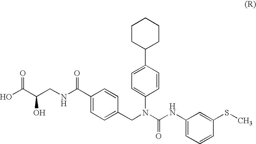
OC(C(CNC(C1=CC=C(CN(C(NC2=CC=CC(SC)=C2)=O)C2=CC=C(C3CCCCC3)C=C2)C=C1)=O)O)=O
